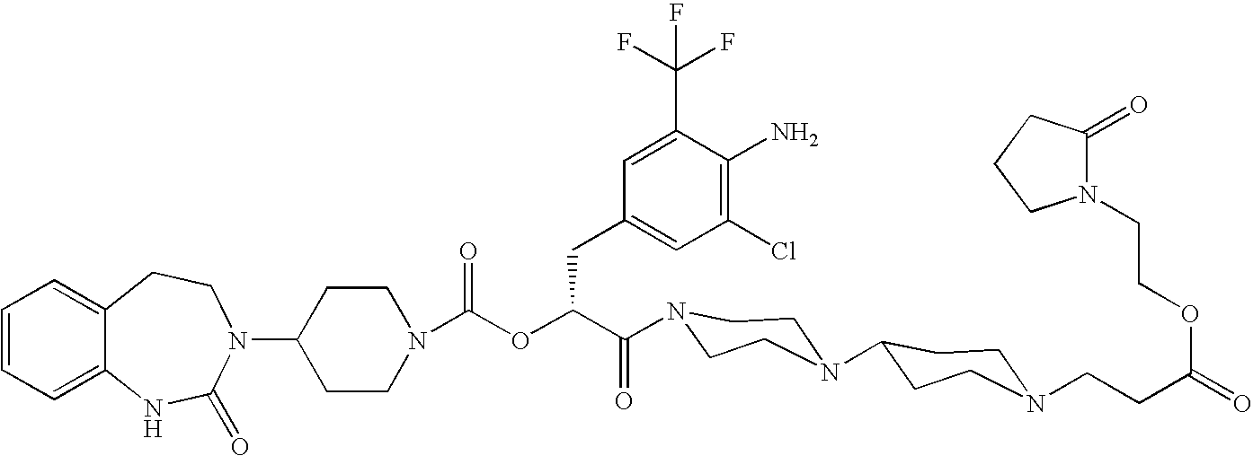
C12=CC=CC=C1NC(=O)N(C1CCN(C(OC(C(=O)N3CCN(C4CCN(CCC(OCCN5C(=O)CCC5)=O)CC4)CC3)CC3=CC(Cl)=C(N)C(C(F)(F)F)=C3)=O)CC1)CC2
